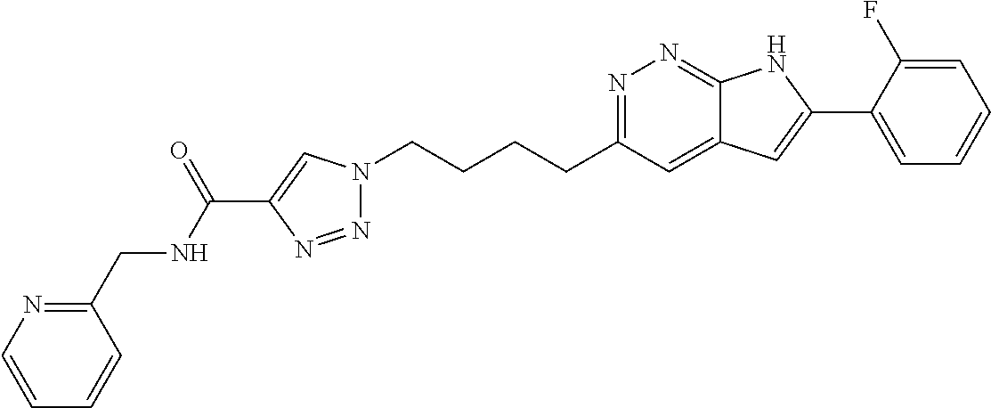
N1=C(CCCCN2N=NC(C(NCC3=NC=CC=C3)=O)=C2)C=C2C(=N1)NC(C1=CC=CC=C1F)=C2
